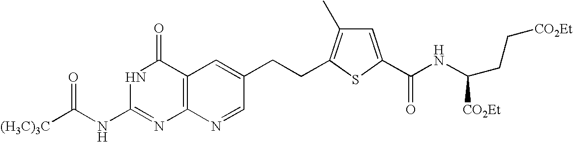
C1=C(C(NC(CC[CO2Et])[CO2Et])=O)SC(CCC2=CC3=C(N=C2)N=C(NC([(H3C)3C])=O)NC3=O)=C1C
